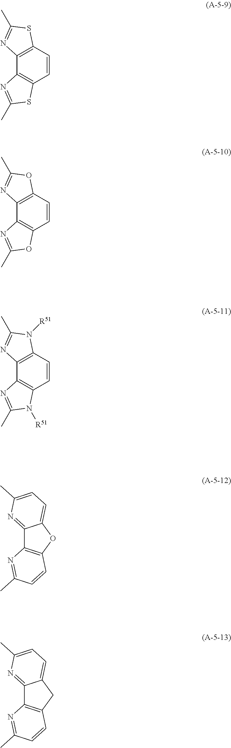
C12=C(OC3=CC=C(C)N=C13)C=CC(C)=N2.C1=CC2=C(C3=C1OC(C)=N3)N=C(C)O2.C12=C(CC3=CC=C(C)N=C13)C=CC(C)=N2.C1=CC2=C(C3=C1SC(C)=N3)N=C(C)S2.C1=CC2=C(C3=C1N([R51])C(C)=N3)N=C(C)N2[R51]
